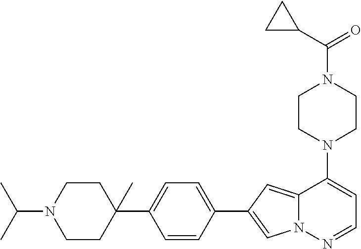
N1(C2=CC=NN3C2=CC(C2=CC=C(C4(C)CCN(C(C)C)CC4)C=C2)=C3)CCN(C(=O)C2CC2)CC1
